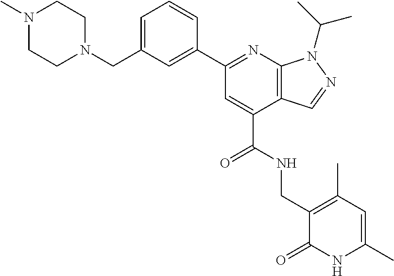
C1(CN2CCN(C)CC2)=CC=CC(C2=NC3=C(C(C(=O)NCC4=C(C)C=C(C)NC4=O)=C2)C=NN3C(C)C)=C1
